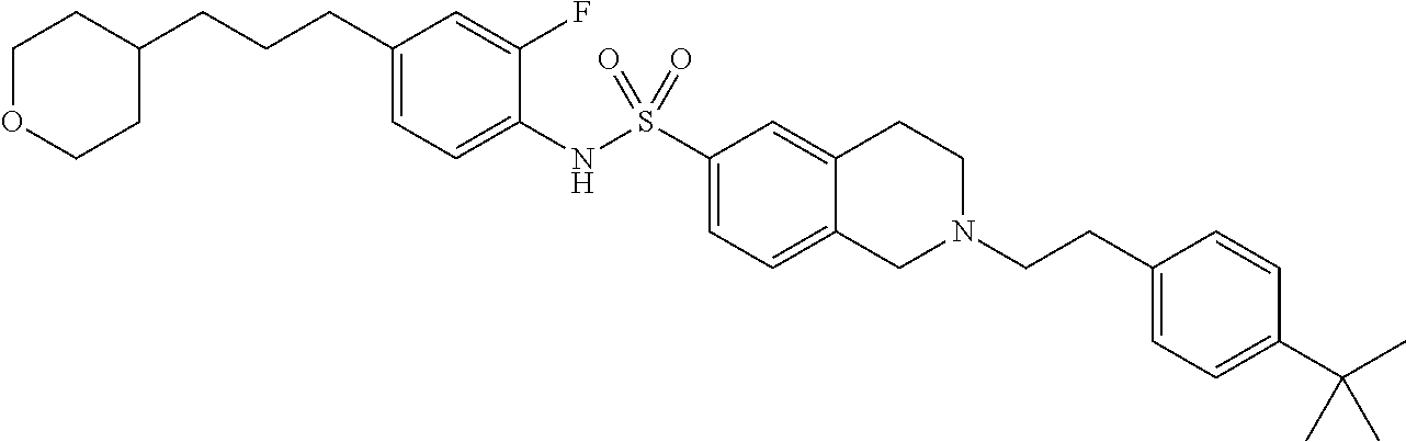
C1(CCCC2CCOCC2)=CC=C(NS(C2=CC=C3C(=C2)CCN(CCC2=CC=C(C(C)(C)C)C=C2)C3)(=O)=O)C(F)=C1
